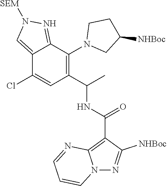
N12N=C([NHBoc])C(C(NC(C3=C(N4CC([NHBoc])CC4)C4=NN([SEM])C=C4C(Cl)=C3)C)=O)=C1N=CC=C2
